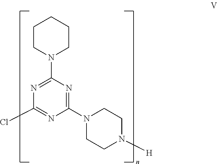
C1(N2CCCCC2)=NC(Cl)=NC(N2CCN([H])CC2)=N1
